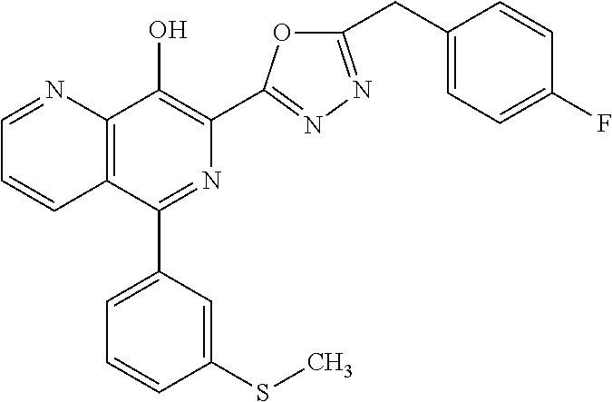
C1=NC2=C(C=C1)C(C1=CC=CC(SC)=C1)=NC(C1=NN=C(CC3=CC=C(F)C=C3)O1)=C2O
